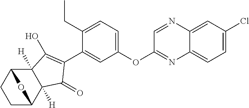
C1CC2C3([H])C([H])(C(=O)C(C4=CC(OC5=NC6=CC=C(Cl)C=C6N=C5)=CC=C4CC)=C3O)C1O2
